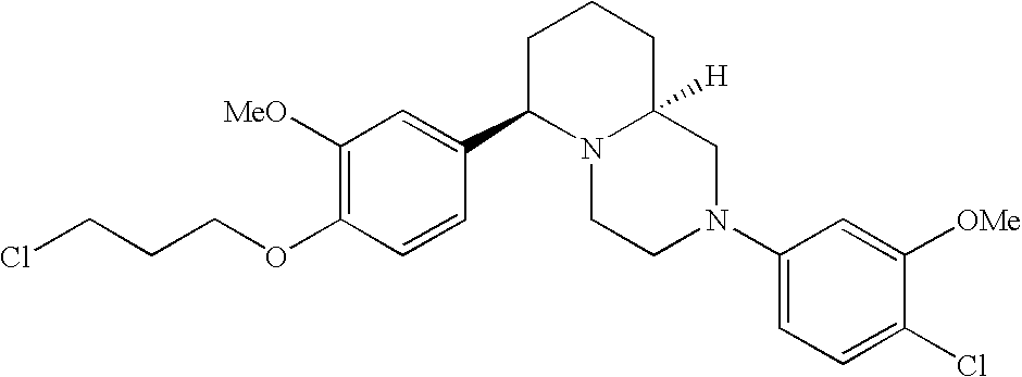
C1([MeO])=C(OCCCCl)C=CC(C2N3C([H])(CCC2)CN(C2=CC=C(Cl)C([OMe])=C2)CC3)=C1
